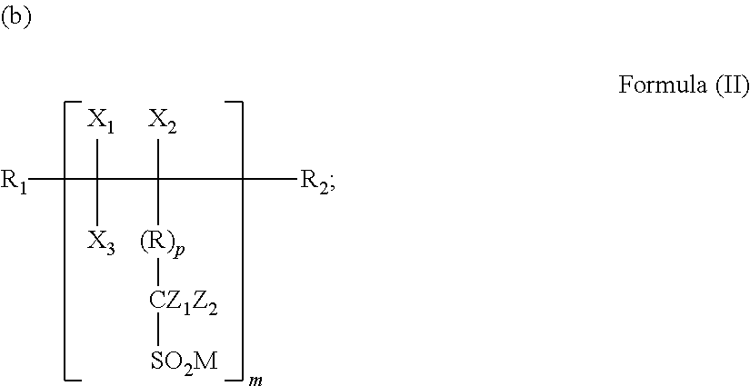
[R1]C(C([R2])([X2])[(R)p][CZ1Z2][SO2M])([X1])[X3]
